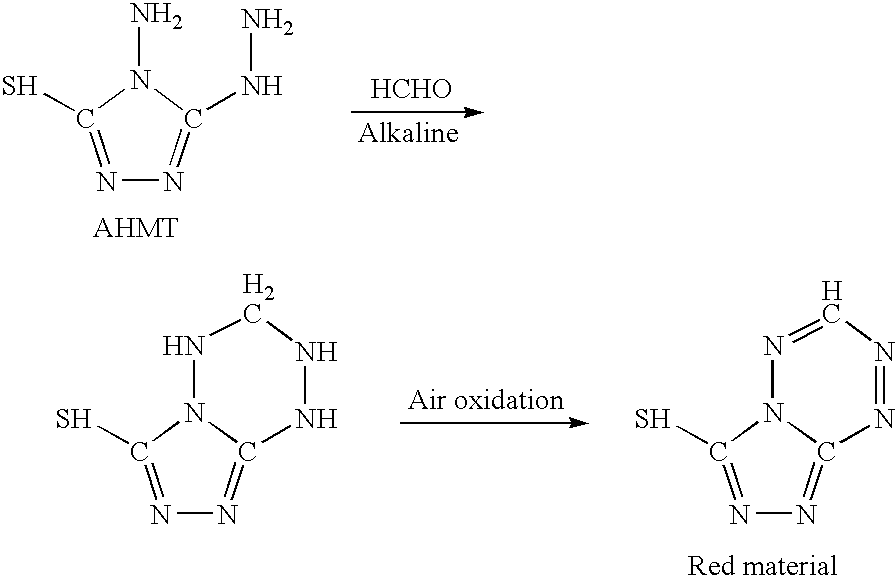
N1=C(S)N(N)C(NN)=N1.[HCHO].N1=C(S)N2C(=N1)NNCN2.N1=C(S)N2C(=N1)N=NC=N2
